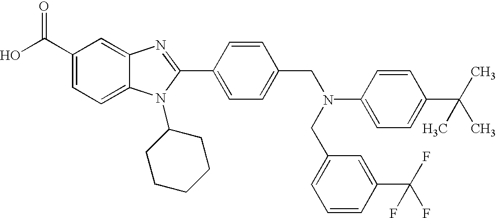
OC(C1=CC=C2C(=C1)N=C(C1=CC=C(CN(CC3=CC=CC(C(F)(F)F)=C3)C3=CC=C(C(C)(C)C)C=C3)C=C1)N2C1CCCCC1)=O
